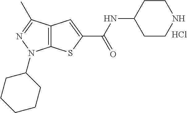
C12=C(C(C)=NN1C1CCCCC1)C=C(C(NC1CCNCC1)=O)S2.Cl
